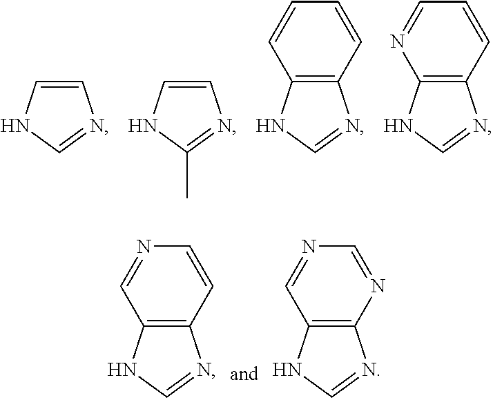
C1=CNC=N1.C1=CNC(C)=N1.C12=C(NC=N1)C=CC=C2.C12=C(NC=N1)N=CC=C2.C12=C(NC=N1)C=NC=C2.C12=C(NC=N1)C=NC=N2
